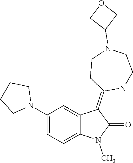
CN1C(=O)C(=C2CCN(C3COC3)CCN2)C2=CC(N3CCCC3)=CC=C12
